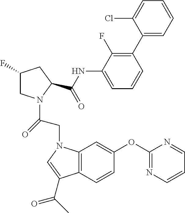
C1(F)CN(C(=O)CN2C3=C(C=CC(OC4=NC=CC=N4)=C3)C(C(C)=O)=C2)C(C(=O)NC2=CC=CC(C3=CC=CC=C3Cl)=C2F)C1
